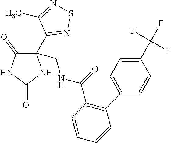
C1(CNC(C2=C(C3=CC=C(C(F)(F)F)C=C3)C=CC=C2)=O)(C2=NSN=C2C)C(=O)NC(=O)N1
